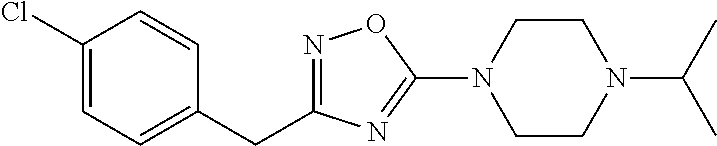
N1=C(CC2=CC=C(Cl)C=C2)N=C(N2CCN(C(C)C)CC2)O1
